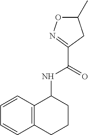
C12=C(C=CC=C1)C(NC(C1=NOC(C)C1)=O)CCC2
